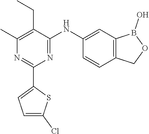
C1(C)=C(CC)C(NC2=CC3=C(C=C2)COB3O)=NC(C2=CC=C(Cl)S2)=N1
